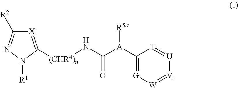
C([A](C1=[G][W]=[V][U]=[T]1)[R5a])(=O)N[(CHR4)n]C1=[X]C([R2])=NN1[R1]
